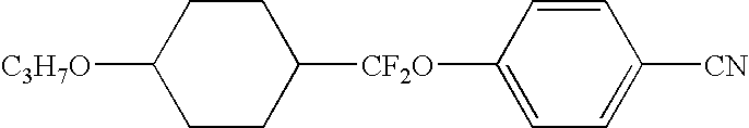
C1CC([C3H7O])CCC1[CF2O]C1=CC=C([CN])C=C1
